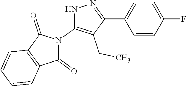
N1C(N2C(=O)C3=C(C2=O)C=CC=C3)=C(CC)C(C2=CC=C(F)C=C2)=N1
